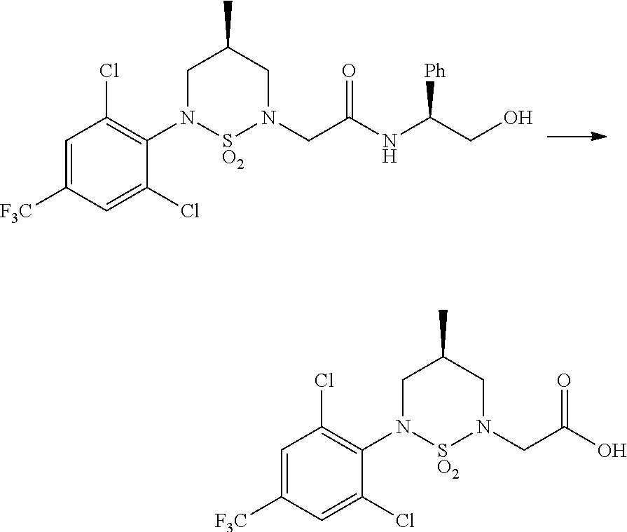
[SO2]1N(CC(=O)O)CC(C)CN1C1=C(Cl)C=C([F3C])C=C1Cl.[SO2]1N(CC(NC(CO)[Ph])=O)CC(C)CN1C1=C(Cl)C=C([F3C])C=C1Cl
